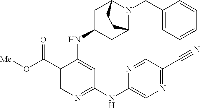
C1(C(O[Me])=O)=CN=C(NC2=CN=C(C#N)C=N2)C=C1NC1CC2N(CC3=CC=CC=C3)C(C1)CC2
